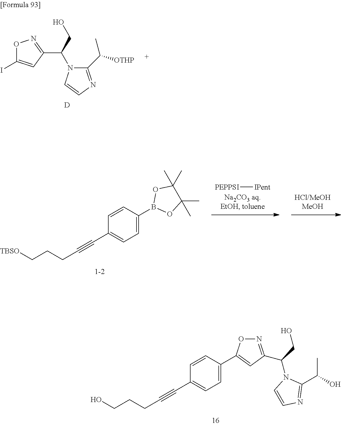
[PEPPSI][IPent].C(#CC1=CC=C(B2OC(C)(C)C(C)(C)O2)C=C1)CCC[TBSO].C(#CC1=CC=C(C2=CC(C(CO)N3C(C(C)O)=NC=C3)=NO2)C=C1)CCCO.[D].IC1=CC(C(N2C(C([OTHP])C)=NC=C2)CO)=NO1
